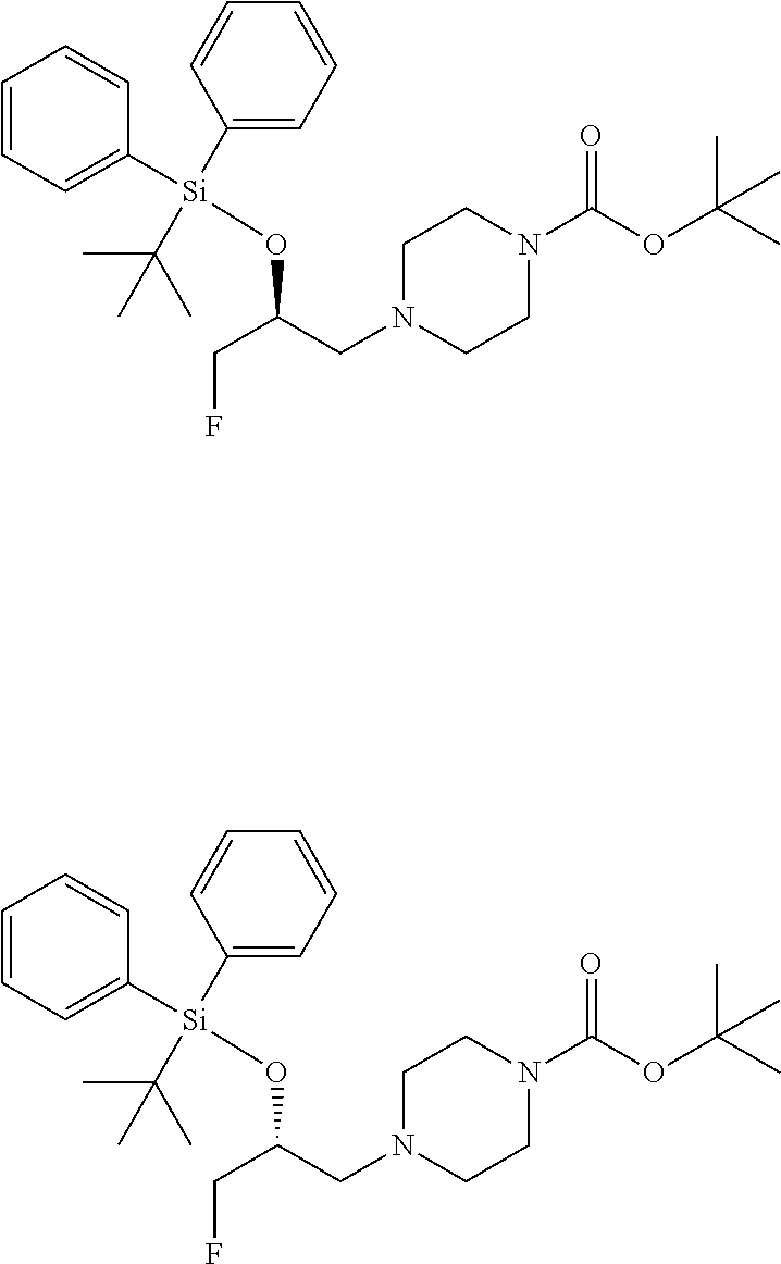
C1N(CC(CF)O[Si](C2=CC=CC=C2)(C(C)(C)C)C2=CC=CC=C2)CCN(C(OC(C)(C)C)=O)C1.C1N(CC(CF)O[Si](C2=CC=CC=C2)(C(C)(C)C)C2=CC=CC=C2)CCN(C(OC(C)(C)C)=O)C1
